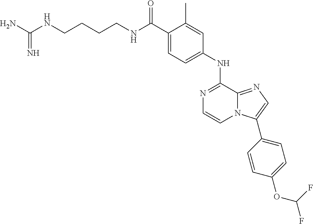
C1(NC2=NC=CN3C2=NC=C3C2=CC=C(OC(F)F)C=C2)=CC=C(C(NCCCCNC(N)=N)=O)C(C)=C1
